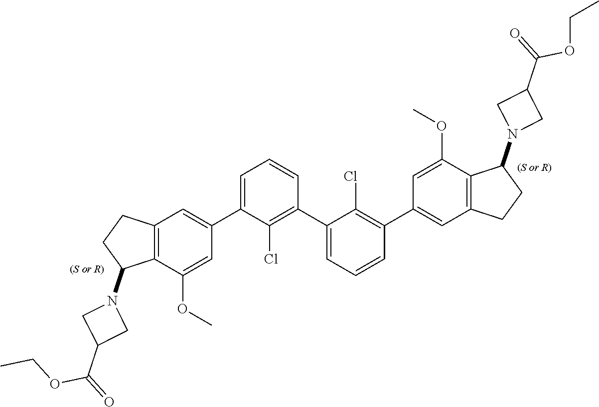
C12=C(C(OC)=CC(C3=CC=CC(C4=CC=CC(C5=CC6=C(C(OC)=C5)C(N5CC(C(=O)OCC)C5)CC6)=C4Cl)=C3Cl)=C1)C(N1CC(C(=O)OCC)C1)CC2
